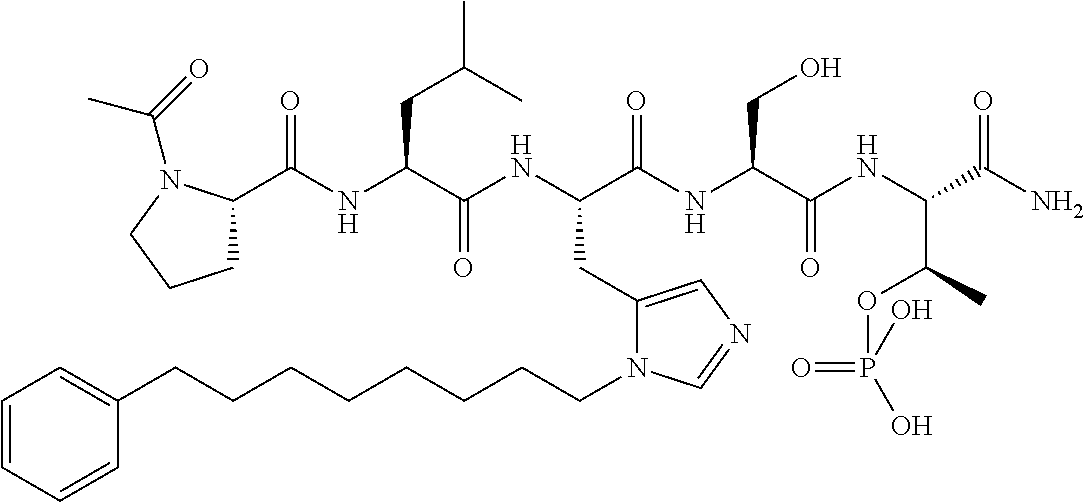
C1C(C(NC(C(NC(C(NC(C(NC(C(N)=O)C(C)OP(=O)(O)O)=O)CO)=O)CC2=CN=CN2CCCCCCCCC2=CC=CC=C2)=O)CC(C)C)=O)N(C(=O)C)CC1
